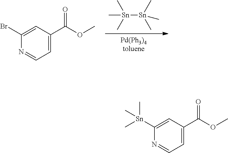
[Pd(Ph3)4toluene].C[Sn](C)([Sn](C)(C)C)C.N1=CC=C(C(OC)=O)C=C1Br.N1=CC=C(C(OC)=O)C=C1[Sn](C)(C)C
